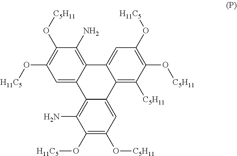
C1=C2C(=C(N)C(O[C5H11])=C1O[H11C5])C1=CC(O[H11C5])=C(O[C5H11])C([C5H11])=C1C1=CC(O[C5H11])=C(O[H11C5])C(N)=C21
